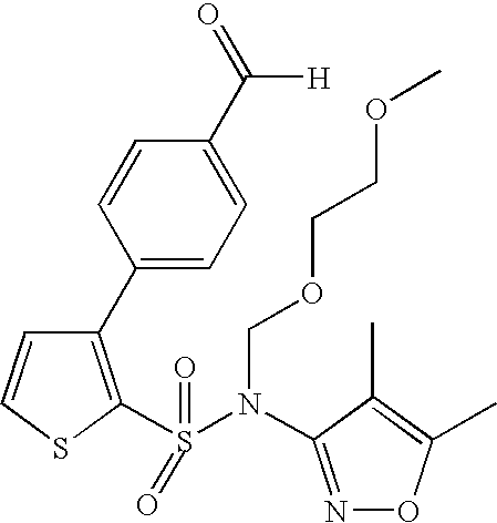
C1=CSC(S(=O)(N(C2=NOC(C)=C2C)COCCOC)=O)=C1C1=CC=C(C(=O)[H])C=C1
